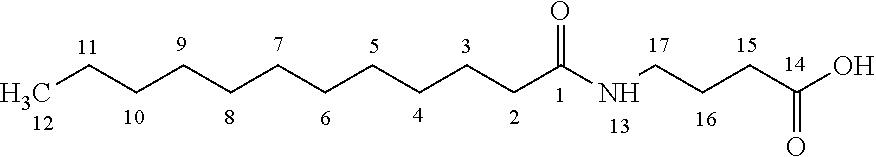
C(CCCCCCCCC)CC(NCCCC(O)=O)=O
